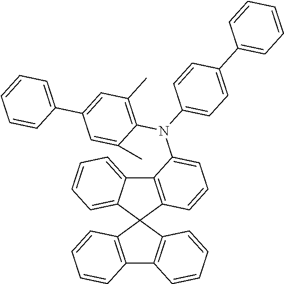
C12=C(C=CC=C1)C1(C3=C2C=CC=C3)C2=C(C3=CC=CC=C31)C(N(C1=CC=C(C3=CC=CC=C3)C=C1)C1=C(C)C=C(C3=CC=CC=C3)C=C1C)=CC=C2
